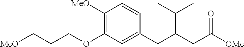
C1=CC(CC(C(C)C)CC(=O)[OMe])=CC(OCCC[MeO])=C1[MeO]
